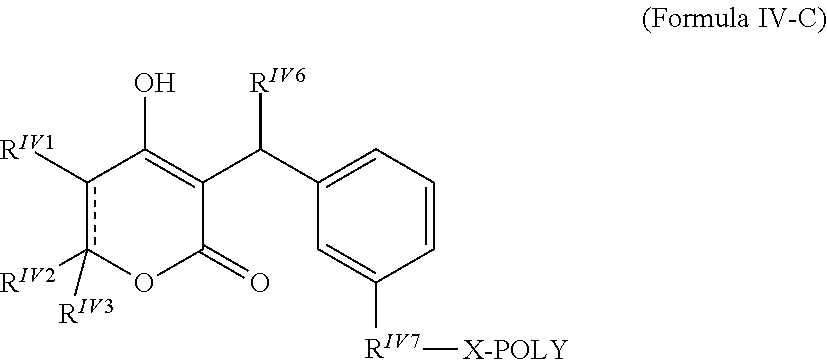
C1=CC=C(C(C2=C(O)c([RIV1])c([RIV2])([RIV3])OC2=O)[RIV6])C=C1[RIV7][X-POLY]
